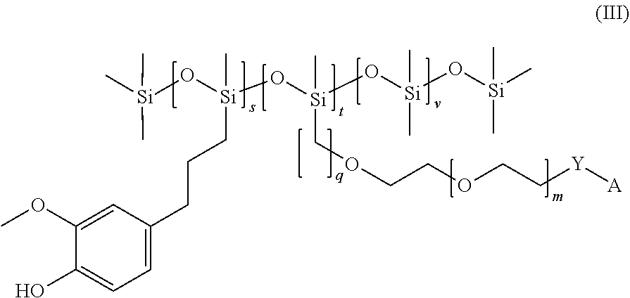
C1=C(CCC[Si](C)(O[Si](C)(C)C)O[Si](C)(COCCOCC[Y][A])O[Si](C)(C)O[Si](C)(C)C)C=C(OC)C(O)=C1
